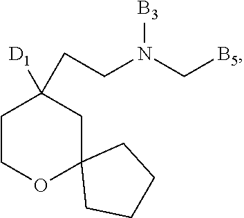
C1COC2(CC1([D1])CCN(C[B5])[B3])CCCC2
